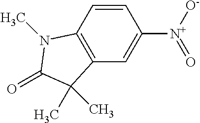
C1=CC2=C(C=C1[N+](=O)[O-])C(C)(C)C(=O)N2C
